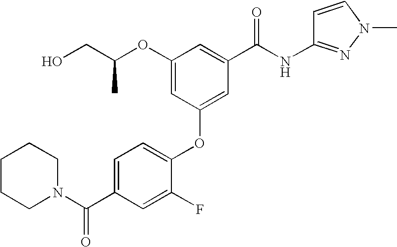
O(C1=CC(OC2=CC=C(C(N3CCCCC3)=O)C=C2F)=CC(C(NC2=NN(C)C=C2)=O)=C1)C(CO)C
